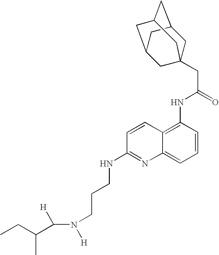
C([H])(N([H])CCCNC1=NC2=CC=CC(NC(CC34CC5CC(CC(C3)C5)C4)=O)=C2C=C1)C(CC)C
